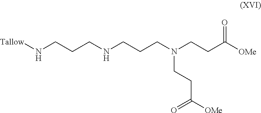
[Tallow]NCCCNCCCN(CCC([OMe])=O)CCC([OMe])=O
